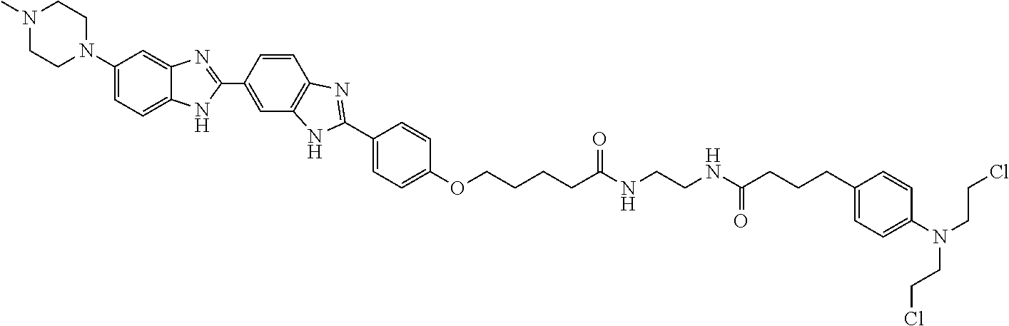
C1(C2=NC3=C(N2)C=C(C2=NC4=CC(N5CCN(C)CC5)=CC=C4N2)C=C3)=CC=C(OCCCCC(NCCNC(CCCC2=CC=C(N(CCCl)CCCl)C=C2)=O)=O)C=C1
